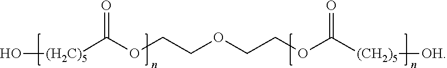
O[(H2C)5]C(OCCOCCOC([(CH2)5][OH])=O)=O
